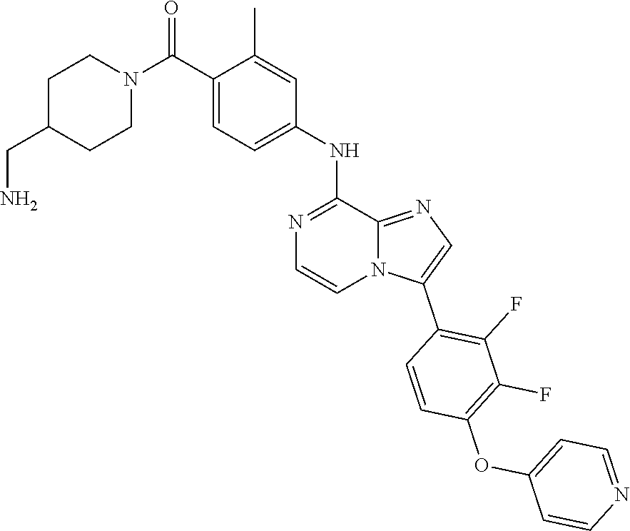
C1C(CN)CCN(C(C2=CC=C(NC3=NC=CN4C3=NC=C4C3=C(F)C(F)=C(OC4=CC=NC=C4)C=C3)C=C2C)=O)C1
